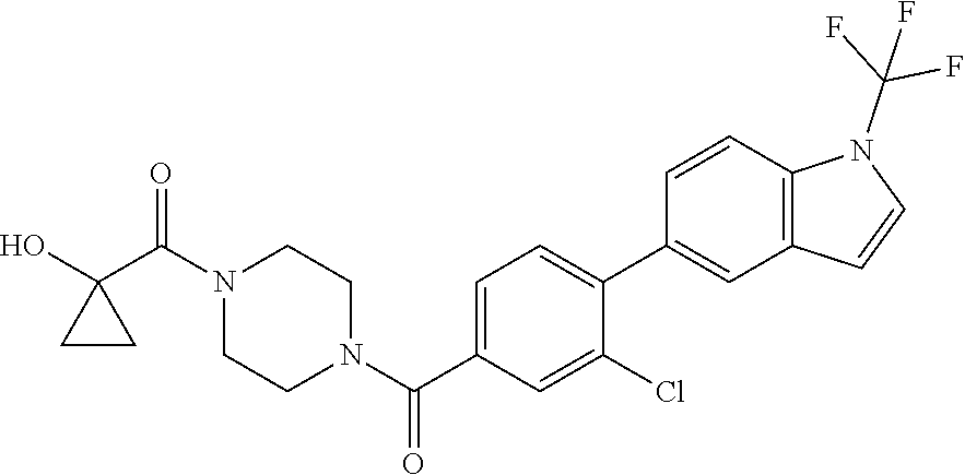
OC1(C(N2CCN(C(=O)C3=CC=C(C4=CC5=C(C=C4)N(C(F)(F)F)C=C5)C(Cl)=C3)CC2)=O)CC1
